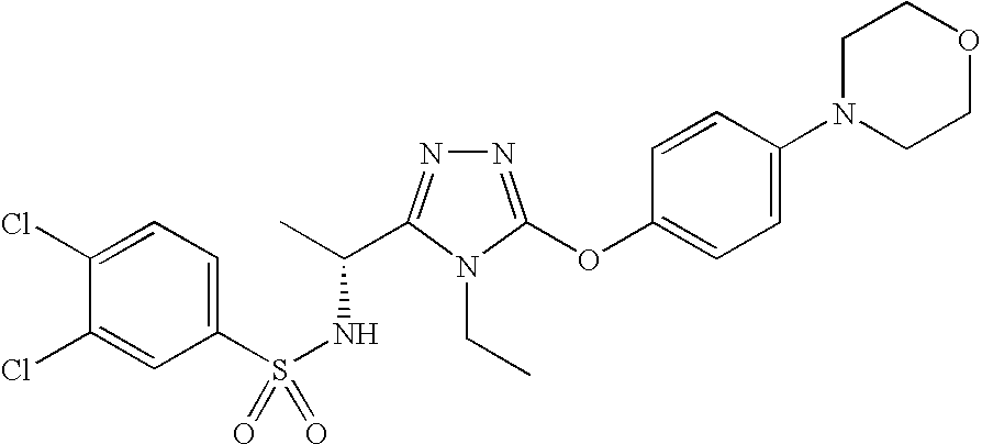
N1=C(OC2=CC=C(N3CCOCC3)C=C2)N(CC)C(C(C)NS(=O)(C2=CC=C(Cl)C(Cl)=C2)=O)=N1
